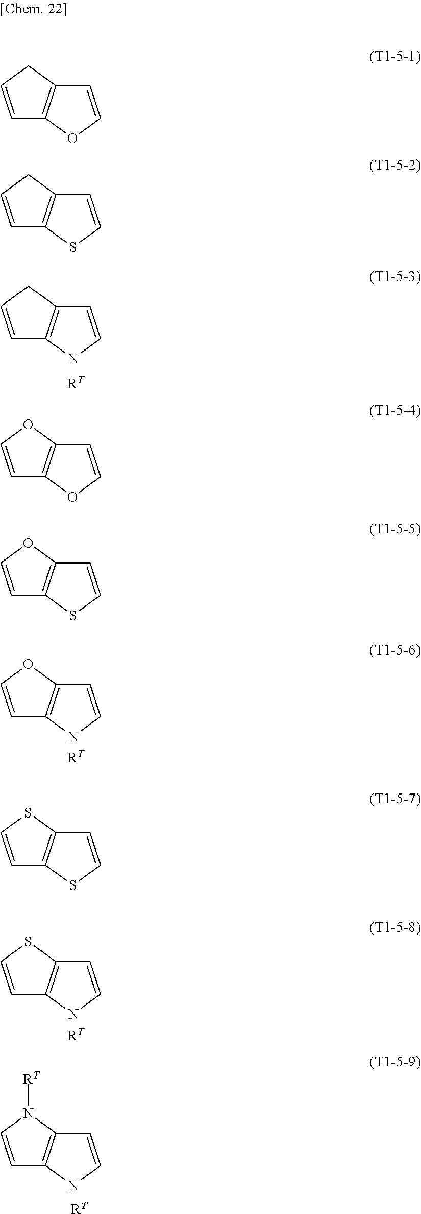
C1=CCC2=C1NC=C2.[RT].C1=COC2=C1OC=C2.C1=COC2=C1SC=C2.C1=CN([RT])C2=C1NC=C2.[RT].C1=COC2=C1NC=C2.[RT].C1=CSC2=C1NC=C2.[RT].C1=CCC2=C1OC=C2.C1=CCC2=C1SC=C2.C1=CSC2=C1SC=C2
